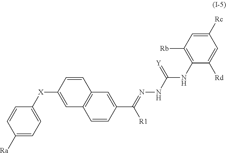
C1=CC(C(=NNC(=[Y])NC2=C([Rb])C=C([Rc])C=C2[Rd])[R1])=CC2=C1C=C([X]C1=CC=C([Ra])C=C1)C=C2
